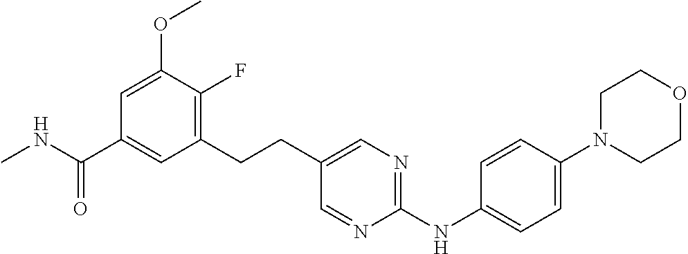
C1(CCC2=CN=C(NC3=CC=C(N4CCOCC4)C=C3)N=C2)=C(F)C(OC)=CC(C(NC)=O)=C1
